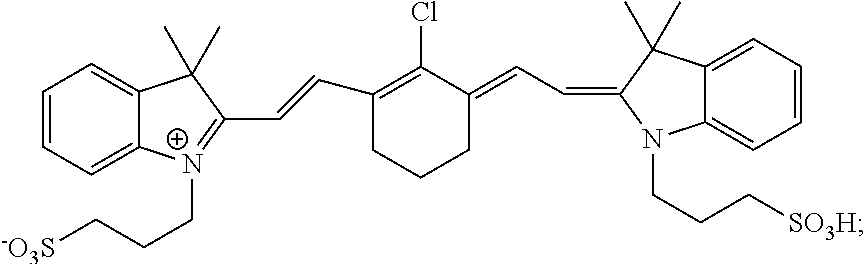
C1=CC=C2C(=C1)C(C)(C)C(C=CC1=C(Cl)C(=CC=C3N(CCC[SO3H])C4=CC=CC=C4C3(C)C)CCC1)=[N+]2CCC[-O3S]
